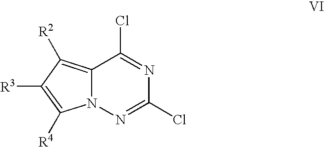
C12=C([R2])C([R3])=C([R4])N1N=C(Cl)N=C2Cl
